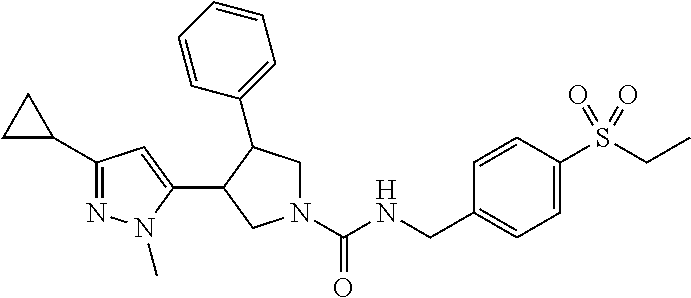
C1(C2CC2)=NN(C)C(C2C(C3=CC=CC=C3)CN(C(NCC3=CC=C(S(CC)(=O)=O)C=C3)=O)C2)=C1
